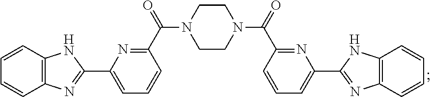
C1=CC2=C(C=C1)N=C(C1=CC=CC(C(N3CCN(C(C4=NC(C5=NC6=C(N5)C=CC=C6)=CC=C4)=O)CC3)=O)=N1)N2
